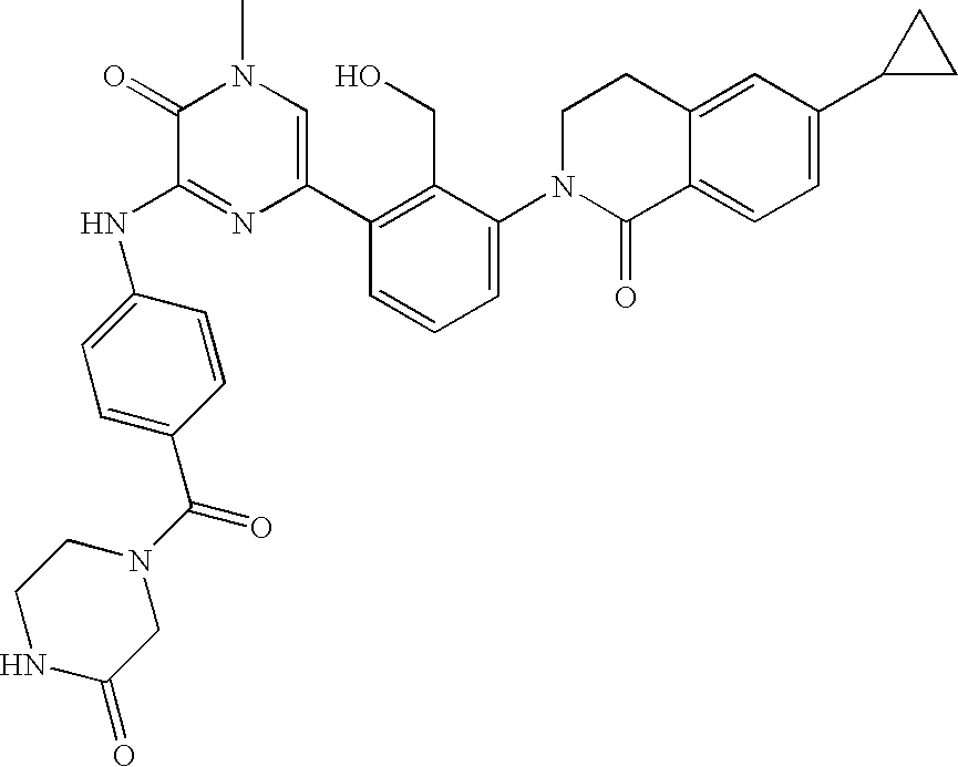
N(C1=NC(C2=C(CO)C(N3C(=O)C4=CC=C(C5CC5)C=C4CC3)=CC=C2)=CN(C)C1=O)C1=CC=C(C(N2CCNC(=O)C2)=O)C=C1
